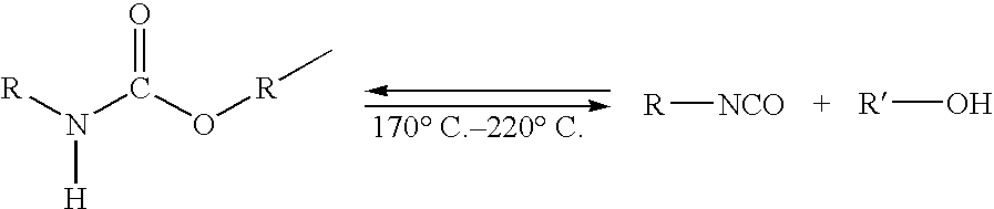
[R]N(C(O[R]C)=O)[H].[R][NCO].[R]O
